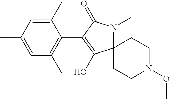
C1(C)=CC(C)=CC(C)=C1C1=C(O)C2(CCN(OC)CC2)N(C)C1=O
